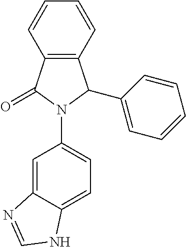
C12=C(C(=O)N(C3=CC=C4C(=C3)N=CN4)C1C1=CC=CC=C1)C=CC=C2
